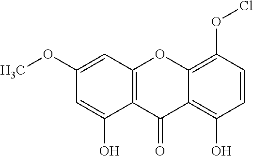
C12=C(C=C(OC)C=C1O)OC1=C(OCl)C=CC(O)=C1C2=O
